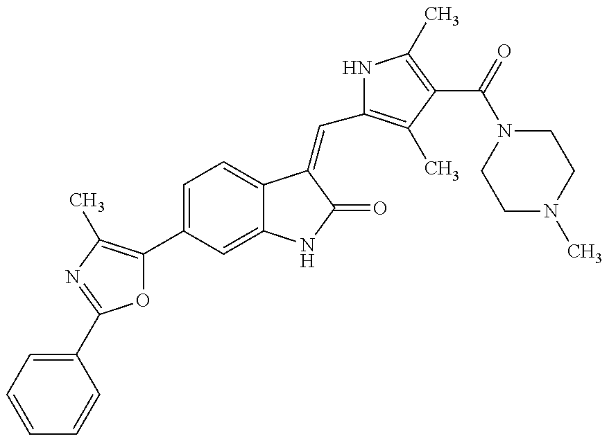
C1=CC=C(C2=NC(C)=C(C3=CC=C4C(=C3)NC(=O)C4=CC3=C(C)C(C(N4CCN(C)CC4)=O)=C(C)N3)O2)C=C1
